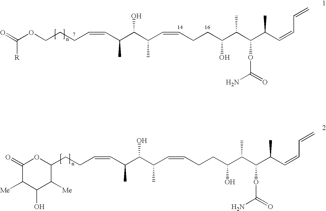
O=C(OCCCC=CC(C(C(C=CCCC(C(C(C(C=CC=C)C)OC(N)=O)C)O)C)O)C)[R].O=C1OC(CCC=CC(C(C(C=CCCC(C(C(C(C=CC=C)C)OC(N)=O)C)O)C)O)C)C([Me])C(O)C1[Me]
